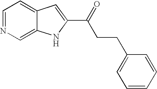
C1=NC=C2C(=C1)C=C(C(=O)CCC1=CC=CC=C1)N2
